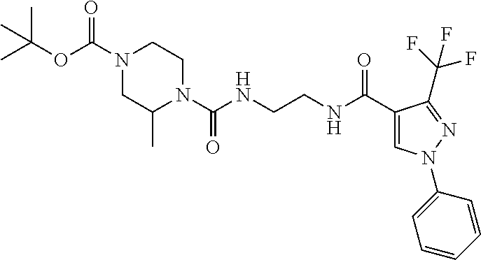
CC(OC(N1CC(C)N(C(NCCNC(C2=CN(C3=CC=CC=C3)N=C2C(F)(F)F)=O)=O)CC1)=O)(C)C
